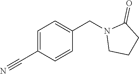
C1CN(CC2=CC=C(C#N)C=C2)C(=O)C1
